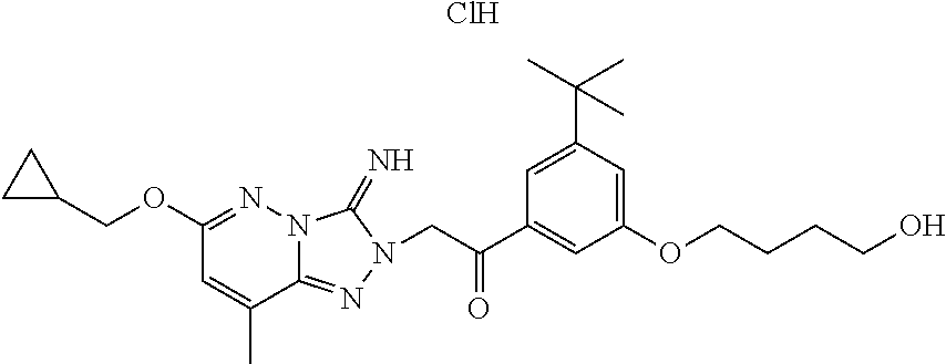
Cl.C1(OCC2CC2)=NN2C(=NN(CC(C3=CC(OCCCCO)=CC(C(C)(C)C)=C3)=O)C2=N)C(C)=C1
